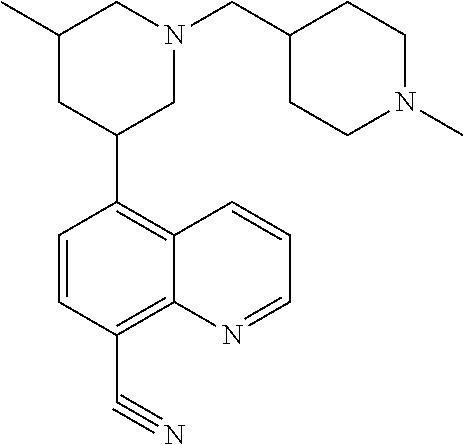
C1=CC(C#N)=C2C(=C1C1CN(CC3CCN(C)CC3)CC(C)C1)C=CC=N2
